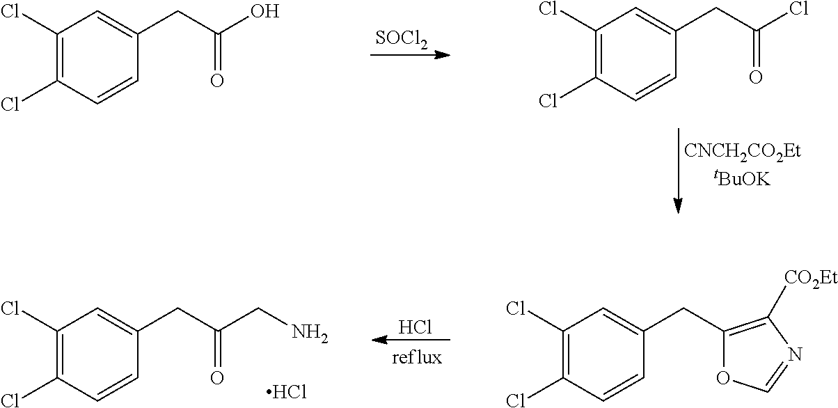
[SOCl2].C1(Cl)=C(Cl)C=C(CC(O)=O)C=C1.C1(Cl)=C(Cl)C=C(CC(Cl)=O)C=C1.Cl.Cl.C1(Cl)=C(Cl)C=C(CC2=C([CO2Et])N=CO2)C=C1.C1(Cl)=C(Cl)C=C(CC(CN)=O)C=C1
